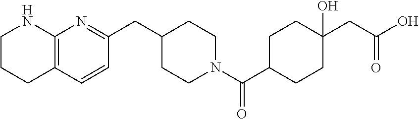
C1CCC2=C(N1)N=C(CC1CCN(C(=O)C3CCC(CC(O)=O)(O)CC3)CC1)C=C2
